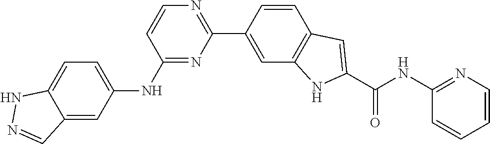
C1=CC(C2=NC=CC(NC3=CC=C4C(=C3)C=NN4)=N2)=CC2=C1C=C(C(NC1=NC=CC=C1)=O)N2
